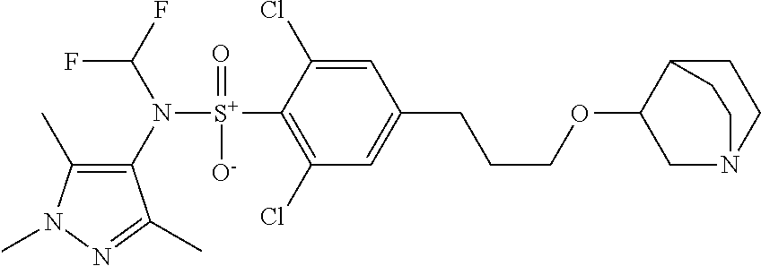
C1(C)=C(N([S+](C2=C(Cl)C=C(CCCOC3CN4CCC3CC4)C=C2Cl)(=O)[O-])C(F)F)C(C)=NN1C
